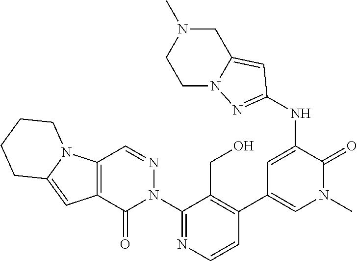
C1=CN=C(N2N=CC3=C(C2=O)C=C2N3CCCC2)C(CO)=C1C1=CN(C)C(=O)C(NC2=NN3CCN(C)CC3=C2)=C1
